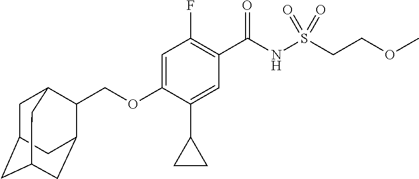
C1=C(OCC2C3CC4CC(CC2C4)C3)C(C2CC2)=CC(C(NS(CCOC)(=O)=O)=O)=C1F
